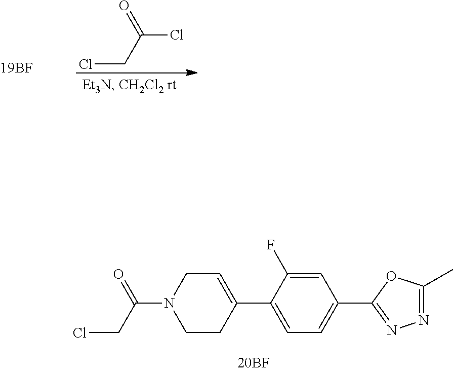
C1=C(F)C(C2=CCN(C(CCl)=O)CC2)=CC=C1C1=NN=C(C)O1.ClCC(Cl)=O
